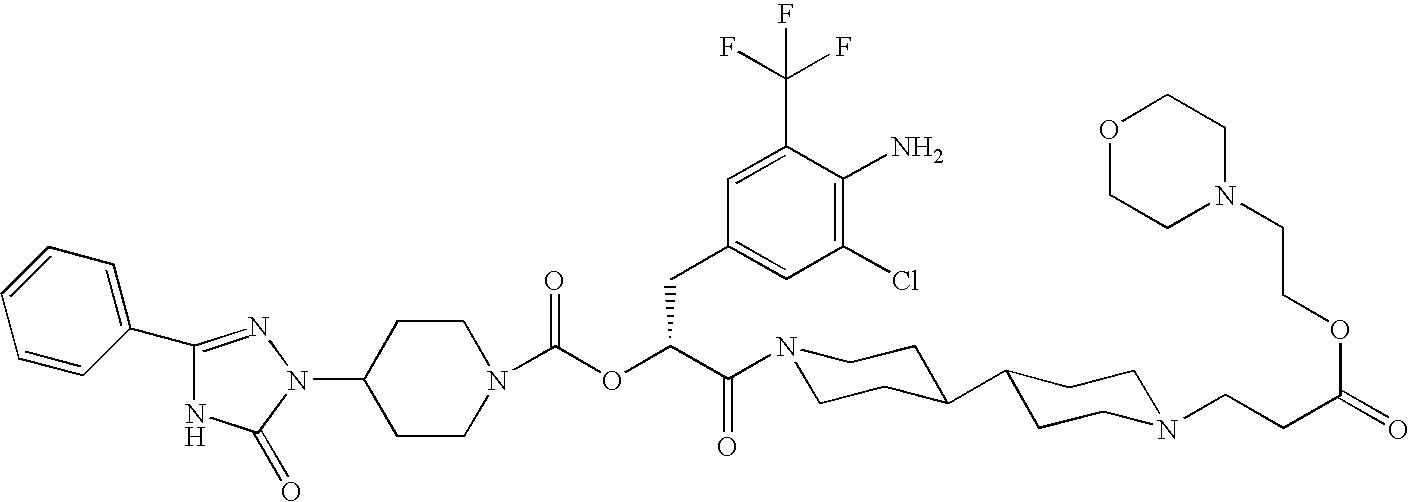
C1(N2N=C(C3=CC=CC=C3)NC2=O)CCN(C(OC(C(=O)N2CCC(C3CCN(CCC(=O)OCCN4CCOCC4)CC3)CC2)CC2=CC(Cl)=C(N)C(C(F)(F)F)=C2)=O)CC1
